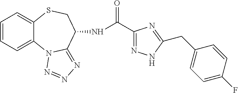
C1=CC=C2C(=C1)SCC(NC(C1=NNC(CC3=CC=C(F)C=C3)=N1)=O)C1=NN=NN21
